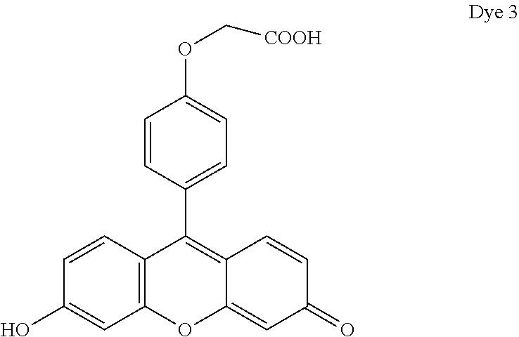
C1=CC(C2=C3C(=CC(=O)C=C3)OC3=C2C=CC(O)=C3)=CC=C1OC[COOH]
